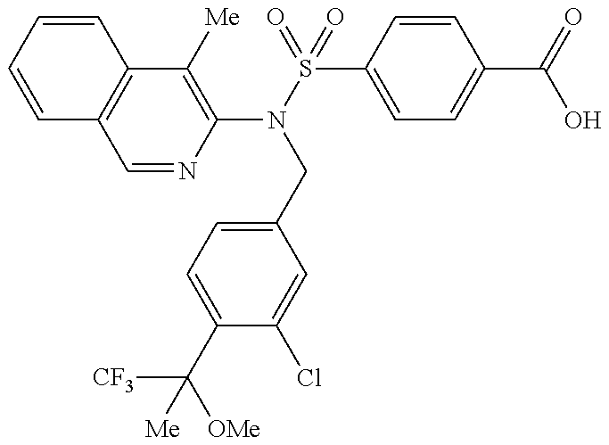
C1=CC=CC2=C1C=NC(N(CC1=CC=C(C([CF3])([OMe])[Me])C(Cl)=C1)S(C1=CC=C(C(O)=O)C=C1)(=O)=O)=C2[Me]
